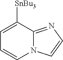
C1=C([SnBu3])C2=NC=CN2C=C1
